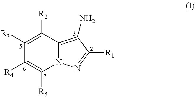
C1([R2])=C([R3])C([R4])=C([R5])N2C1=C(N)C([R1])=N2
